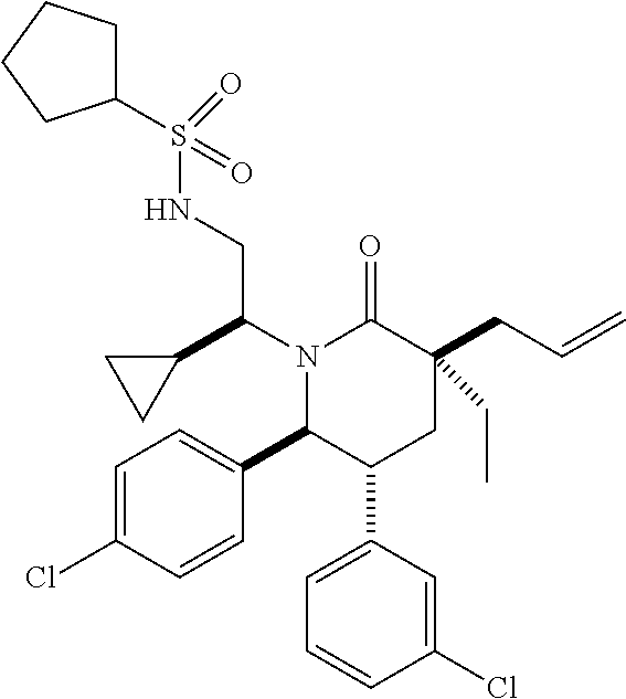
C1=C(Cl)C=CC(C2C(C3=CC=CC(Cl)=C3)CC(CC=C)(CC)C(=O)N2C(C2CC2)CNS(C2CCCC2)(=O)=O)=C1
